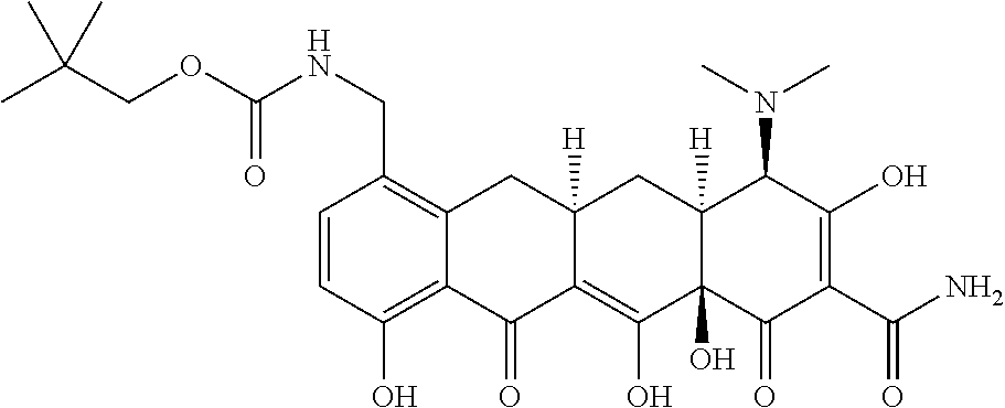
C1=CC(O)=C2C(=C1CNC(OCC(C)(C)C)=O)CC1([H])C(=C(O)C3(O)C([H])(C1)C(N(C)C)C(O)=C(C(N)=O)C3=O)C2=O
